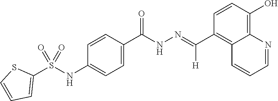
C12=C(O)C=CC(C(=NNC(C3=CC=C(NS(C4=CC=CS4)(=O)=O)C=C3)=O)[H])=C1C=CC=N2
